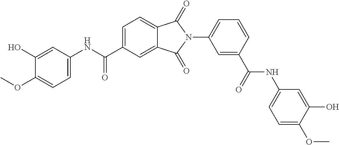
C1=C(NC(C2=CC=C3C(=C2)C(=O)N(C2=CC=CC(C(=O)NC4=CC=C(OC)C(O)=C4)=C2)C3=O)=O)C=C(O)C(OC)=C1
